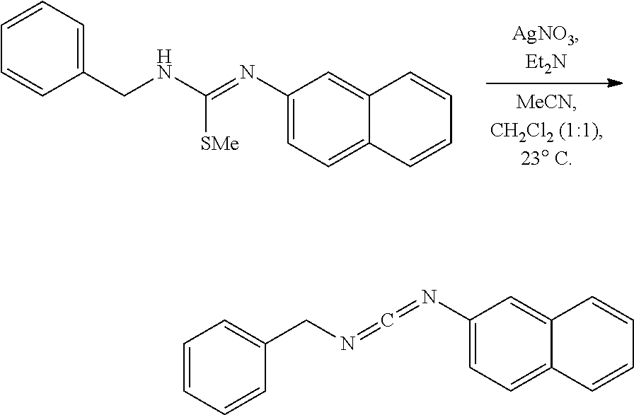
C1(CNC(=NC2=CC=C3C(=C2)C=CC=C3)[SMe])=CC=CC=C1.C1=CC=CC(CN=C=NC2=CC=C3C(=C2)C=CC=C3)=C1
